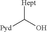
[Hept]C(O)[Pyd]
